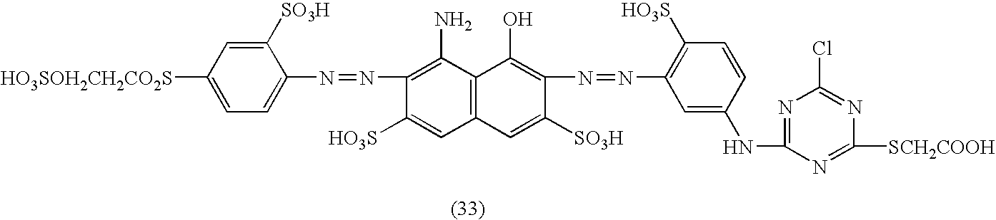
C1([SO3H])=CC([HO3SOH2CH2CO2S])=CC=C1N=NC1=C(N)C2=C(C=C1[HO3S])C=C([SO3H])C(N=NC1=C([HO3S])C=CC(NC3=NC(Cl)=NC([SCH2COOH])=N3)=C1)=C2O
